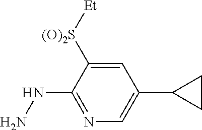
C1=C([(O)2S][Et])C(NN)=NC=C1C1CC1
